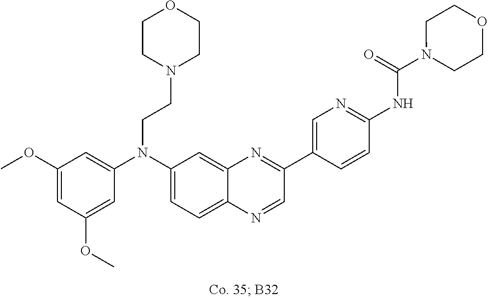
C1(OC)=CC(OC)=CC(N(C2=CC=C3C(=C2)N=C(C2=CN=C(NC(N4CCOCC4)=O)C=C2)C=N3)CCN2CCOCC2)=C1
